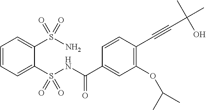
C1=CC=C(S(NC(C2=CC(OC(C)C)=C(C#CC(C)(O)C)C=C2)=O)(=O)=O)C(S(N)(=O)=O)=C1
